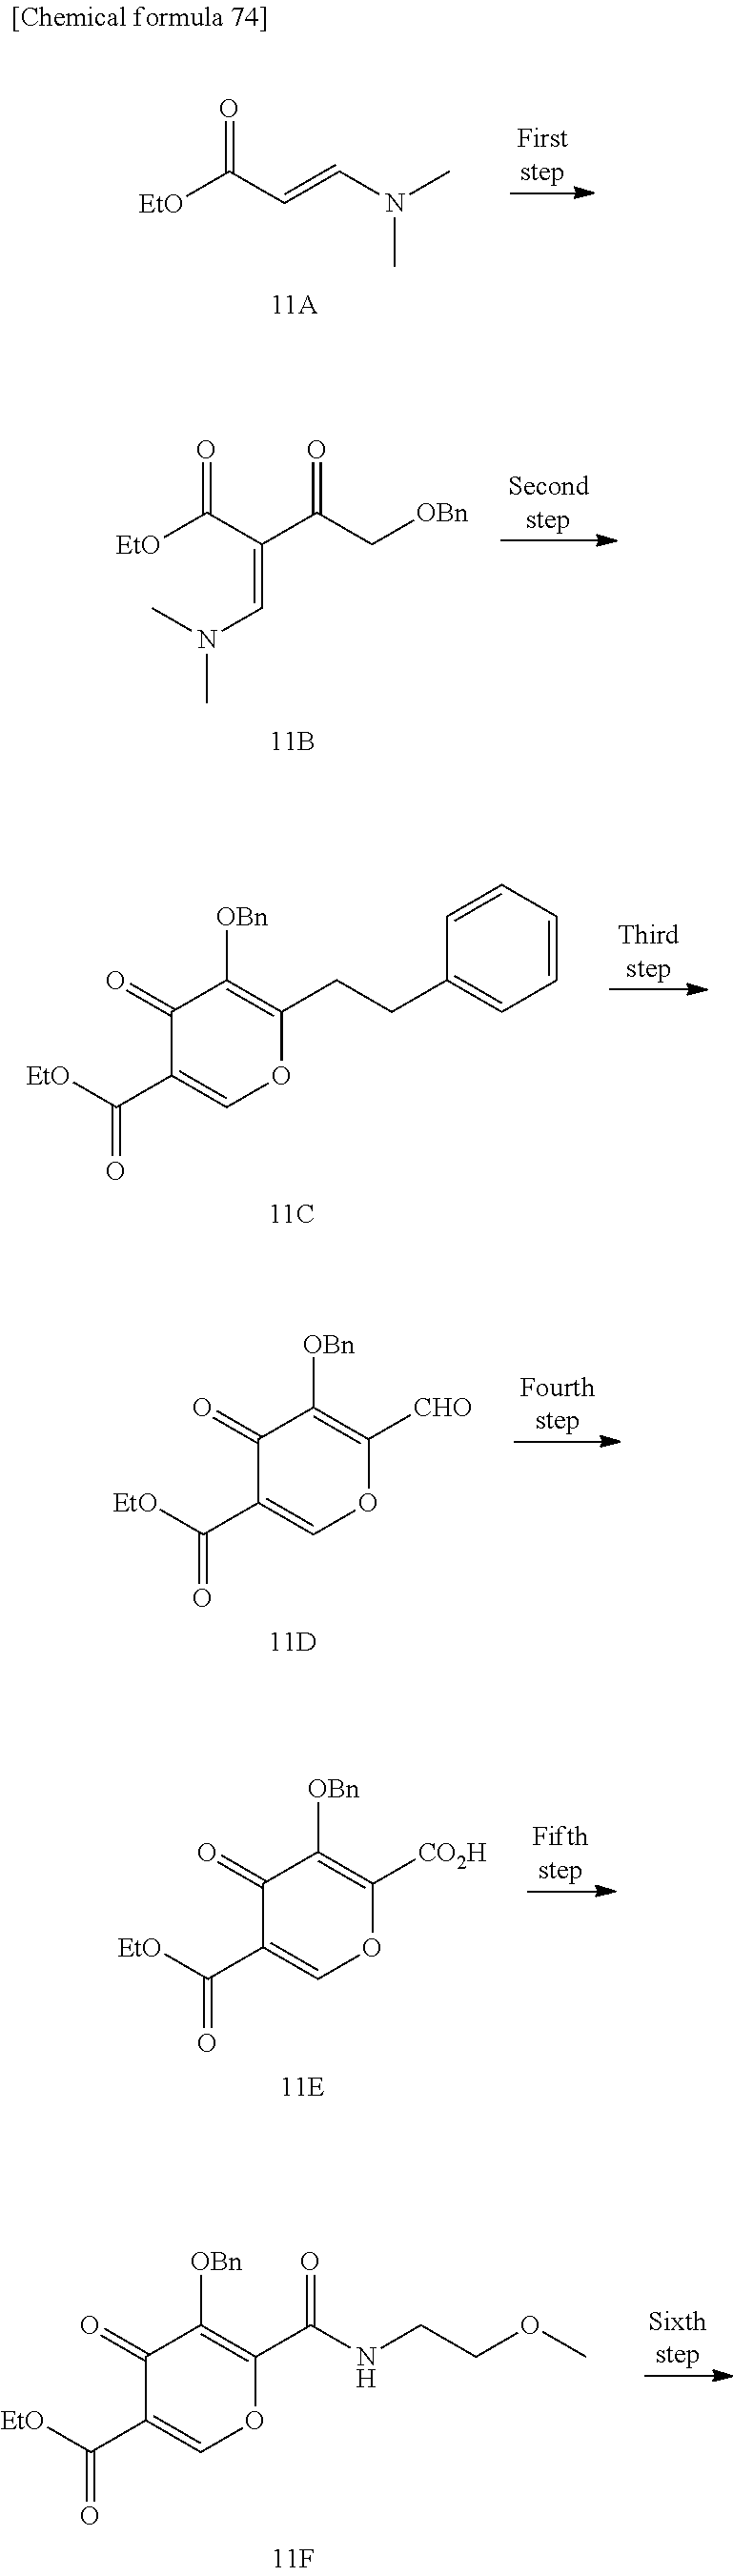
[EtO]C(C=CN(C)C)=O.[EtO]C(C(C(C[OBn])=O)=CN(C)C)=O.C1(=O)C(C([EtO])=O)=COC(CCC2=CC=CC=C2)=C1[OBn].C1(=O)C(C([EtO])=O)=COC([CHO])=C1[OBn].C1(=O)C(C([EtO])=O)=COC([CO2H])=C1[OBn].C1(=O)C(C([EtO])=O)=COC(C(NCCOC)=O)=C1[OBn]
